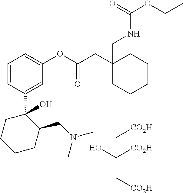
C1(C2(O)CCCCC2CN(C)C)=CC(OC(CC2(CNC(OCC)=O)CCCCC2)=O)=CC=C1.C(C([CO2H])(O)C[CO2H])[CO2H]
